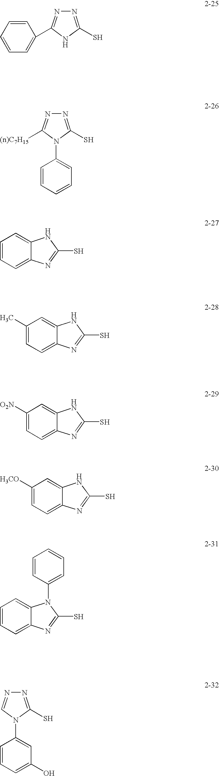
C1=CC=CC=C1C1=NN=C(S)N1.[(n)C7H15]C1=NN=C(S)N1C1=CC=CC=C1.C1=CC=C2C(=C1)NC(S)=N2.C1(C)=CC=C2C(=C1)NC(S)=N2.C1([O2N])=CC=C2C(=C1)NC(S)=N2.C1([H3CO])=CC=C2C(=C1)NC(S)=N2.C1=CC=C2C(=C1)N(C1=CC=CC=C1)C(S)=N2.C1=CC=C(O)C=C1N1C(S)=NN=C1
